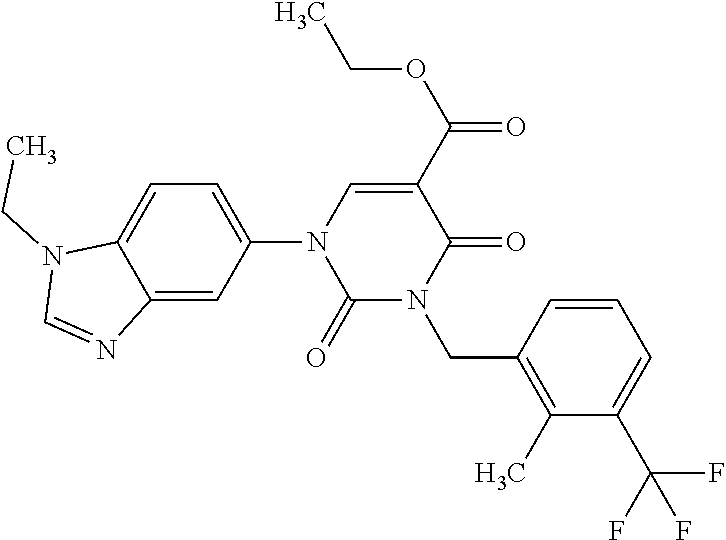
C12=CC(N3C(=O)N(CC4=C(C)C(C(F)(F)F)=CC=C4)C(=O)C(C(OCC)=O)=C3)=CC=C1N(CC)C=N2
